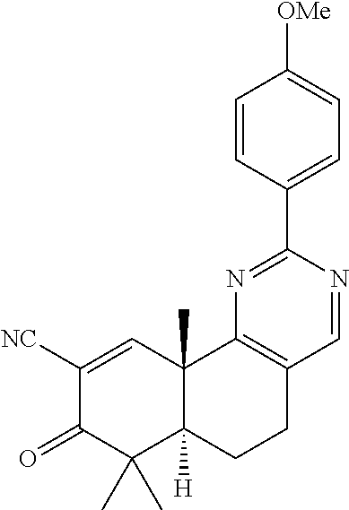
C1([NC])=CC2(C)C([H])(C(C)(C)C1=O)CCC1=C2N=C(C2=CC=C([OMe])C=C2)N=C1
